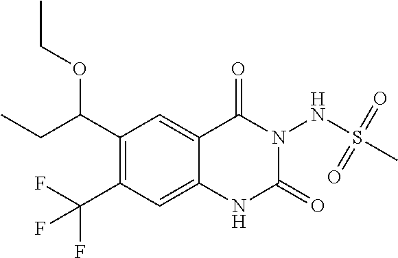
C1(C(CC)OCC)=C(C(F)(F)F)C=C2C(=C1)C(=O)N(NS(C)(=O)=O)C(=O)N2
